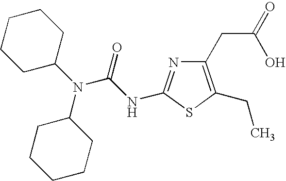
C1(CC(O)=O)=C(CC)SC(NC(N(C2CCCCC2)C2CCCCC2)=O)=N1
